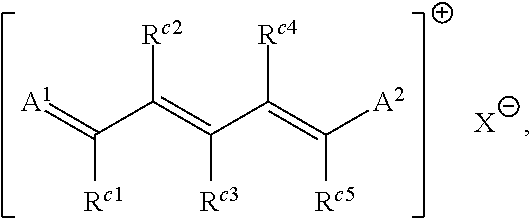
[A1]=C(C(=C(C(=C([A2])[Rc5])[Rc4])[Rc3])[Rc2])[Rc1].[X]
